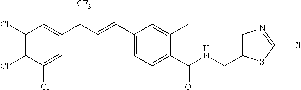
C1(Cl)=CC(C(C=CC2=CC=C(C(NCC3=CN=C(Cl)S3)=O)C(C)=C2)[CF3])=CC(Cl)=C1Cl
